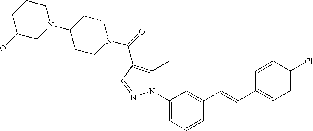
N1(C2=CC=CC(C=CC3=CC=C(Cl)C=C3)=C2)C(C)=C(C(=O)N2CCC(N3CCCC(O)C3)CC2)C(C)=N1
